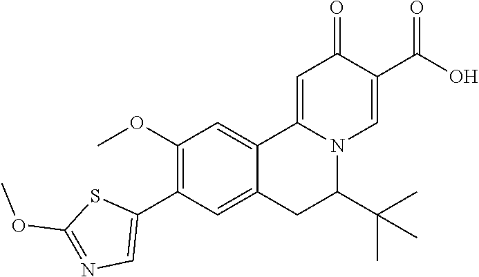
COC1=C(C2=CN=C(OC)S2)C=C2C(=C1)C1=CC(=O)C(C(=O)O)=CN1C(C(C)(C)C)C2
